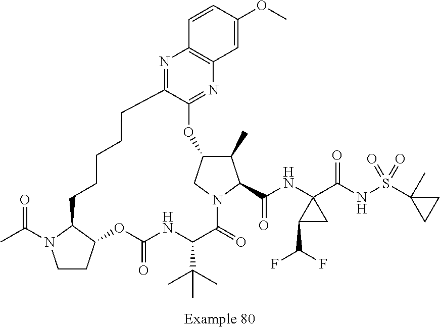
C1=CC(OC)=CC2=C1N=C1C(=N2)OC2C(C)C(C(NC3(C(NS(=O)(=O)C4(C)CC4)=O)C(C(F)F)C3)=O)N(C2)C(=O)C(C(C)(C)C)NC(=O)OC2CCN(C(=O)C)C2CCCCC1
